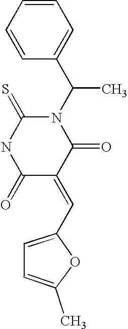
N1(C(C2=CC=CC=C2)C)C(=S)NC(=O)C(=CC2=CC=C(C)O2)C1=O
